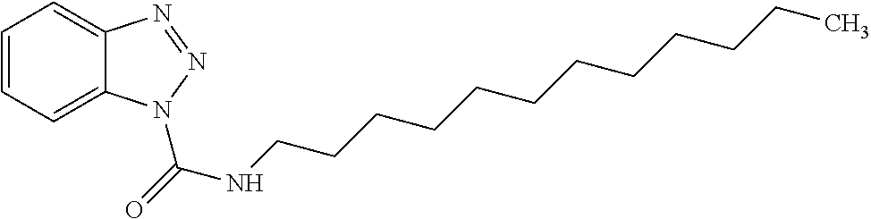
C1=CC=C2C(=C1)N=NN2C(NCCCCCCCCCCCC)=O
